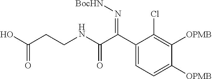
C1(C(C(NCCC(O)=O)=O)=N[BocHN])=CC=C([OPMB])C([OPMB])=C1Cl
